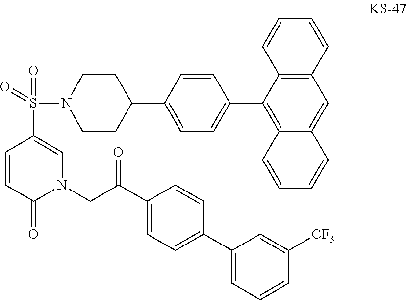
C1CN(S(=O)(=O)C2=CN(CC(C3=CC=C(C4=CC=CC([CF3])=C4)C=C3)=O)C(=O)C=C2)CCC1C1=CC=C(C2=C3C(=CC4=C2C=CC=C4)C=CC=C3)C=C1
